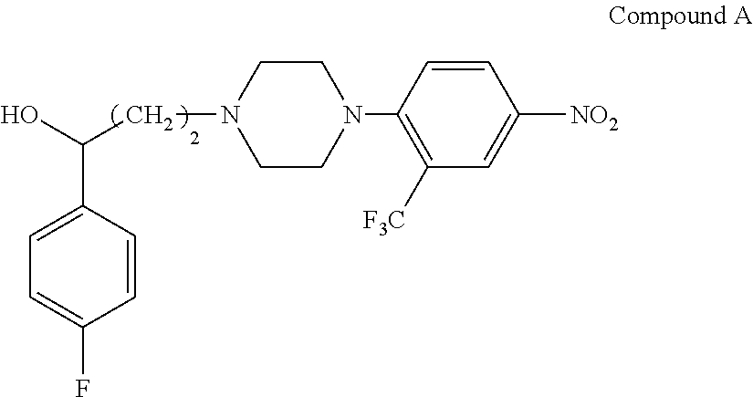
OC(CN1CCN(C2=C([F3C])C=C([NO2])C=C2)CC1)C1=CC=C(F)C=C1
